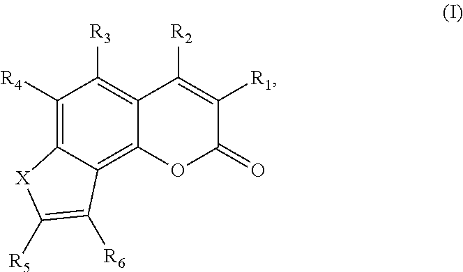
C1([R4])=C2C(=C3C(=C1[R3])C([R2])=C([R1])C(=O)O3)C([R6])=C([R5])[X]2
